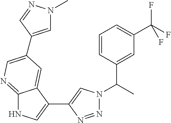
N1=NC(C2=CNC3=NC=C(C4=CN(C)N=C4)C=C32)=CN1C(C)C1=CC(C(F)(F)F)=CC=C1
